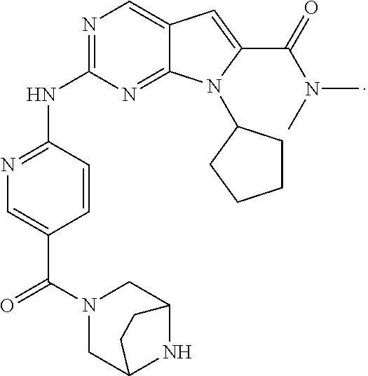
C12=NC(NC3=NC=C(C(=O)N4CC5NC(C4)CC5)C=C3)=NC=C1C=C(C(=O)N(C)C)N2C1CCCC1
